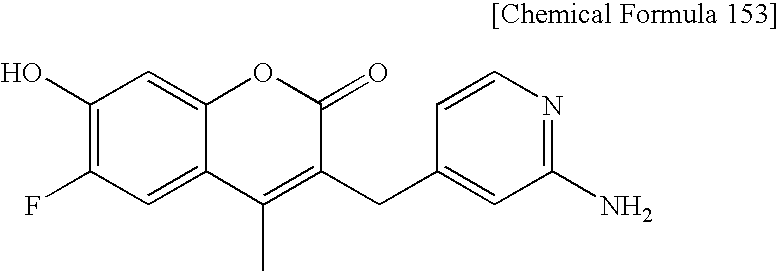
C1(F)=C(O)C=C2C(=C1)C(C)=C(CC1=CC(N)=NC=C1)C(=O)O2
